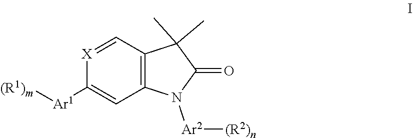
[(R1)m][Ar1]C1=CC2=C(C=[X]1)C(C)(C)C(=O)N2[Ar2][(R2)n]
